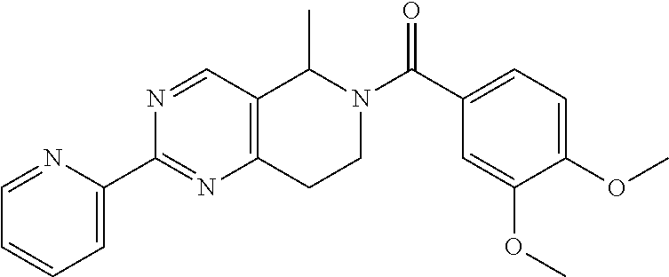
N1=CC2=C(N=C1C1=CC=CC=N1)CCN(C(C1=CC=C(OC)C(OC)=C1)=O)C2C
